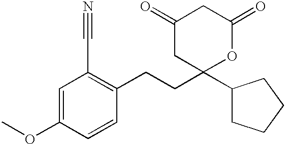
C1=C(OC)C=CC(CCC2(C3CCCC3)OC(=O)CC(=O)C2)=C1C#N
